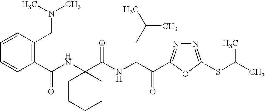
C1=CC(CN(C)C)=C(C(NC2(C(NC(C(=O)C3=NN=C(SC(C)C)O3)CC(C)C)=O)CCCCC2)=O)C=C1
